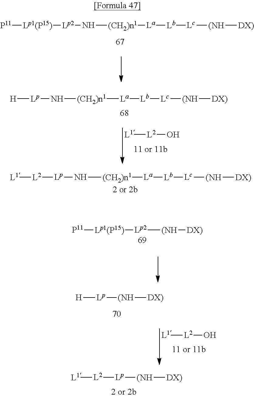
[P11][Lp1(P15)][Lp2]N[(CH2)n1][La][Lb][Lc][(NH][DX)].[H][Lp]N[(CH2)n1][La][Lb][Lc][(NH][DX)].[L1][L2]O.[Lp](N[(CH2)n1][La][Lb][Lc][(NH][DX)])[L2][L1].[P11][Lp1(P15)][Lp2][(NH][DX)].[H][Lp][(NH][DX)].[L1][L2]O.[Lp]([L2][L1])[(NH][DX)]
